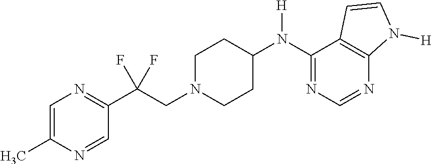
C1=C(C)N=CC(C(CN2CCC(N(C3=NC=NC4=C3C=CN4[H])[H])CC2)(F)F)=N1
